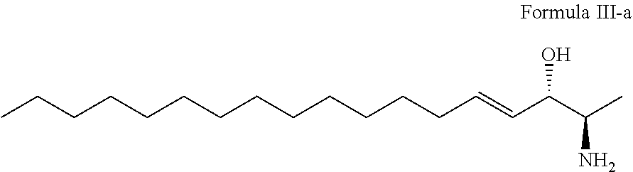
C(CCCCCCCCCC=CC(C(C)N)O)CCC
